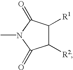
C1([R2])C([R1])C(=O)N(C)C1=O
